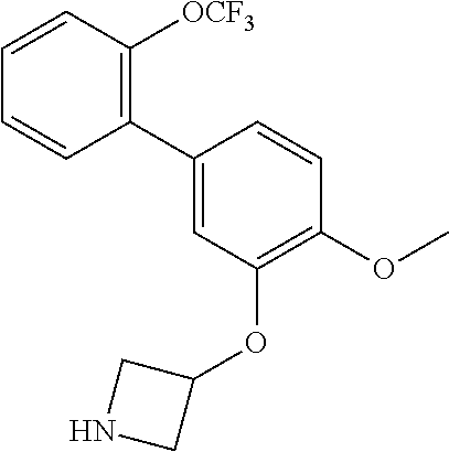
C1(C2=C([OCF3])C=CC=C2)=CC(OC2CNC2)=C(OC)C=C1
